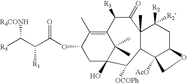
C12(C)C(C3([AcO])C(CC1([R2])[R2])OC3)C([OCOPh])C1(O)C(C)(C)C(=C(C)C(OC(C(C([R5])[R4CONH])[R1])=O)C1)C([R3])C2=O
